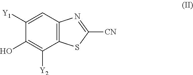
C1([Y1])=CC2=C(C([Y2])=C1O)SC([CN])=N2
